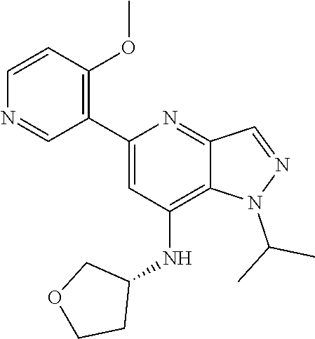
N1(C(C)C)N=CC2=NC(C3=C(OC)C=CN=C3)=CC(NC3CCOC3)=C12
